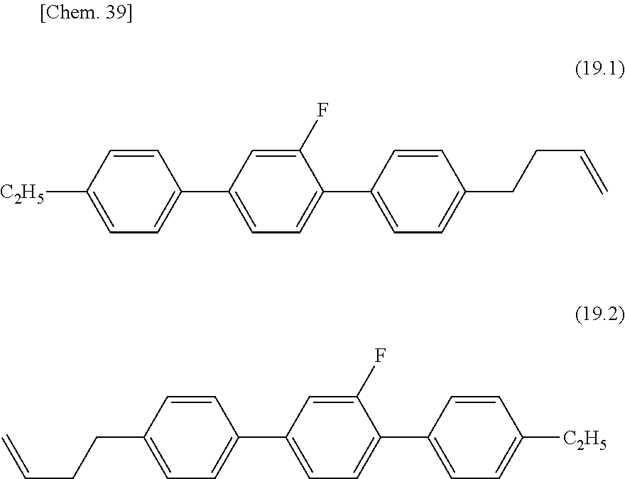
C1=CC(C2=CC=C(C3=CC=C([C2H5])C=C3)C=C2F)=CC=C1CCC=C.C1=CC(C2=CC=C(C3=CC=C(CCC=C)C=C3)C=C2F)=CC=C1[C2H5]
